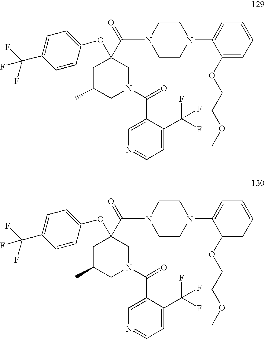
N1(C(=O)C2=CN=CC=C2C(F)(F)F)CC(C(=O)N2CCN(C3=CC=CC=C3OCCOC)CC2)(OC2=CC=C(C(F)(F)F)C=C2)CC(C)C1.N1(C(=O)C2=CN=CC=C2C(F)(F)F)CC(C(=O)N2CCN(C3=CC=CC=C3OCCOC)CC2)(OC2=CC=C(C(F)(F)F)C=C2)CC(C)C1
